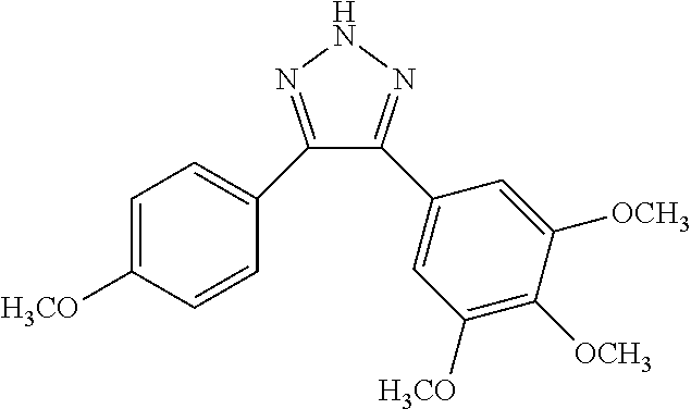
C1(C2=CC=C([H3CO])C=C2)=NNN=C1C1=CC([H3CO])=C([OCH3])C([OCH3])=C1
